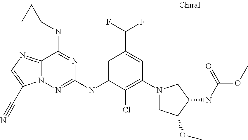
N12C(=NC=C1C#N)C(NC1CC1)=NC(NC1=CC(C(F)F)=CC(N3CC(OC)C(NC(OC)=O)C3)=C1Cl)=N2
